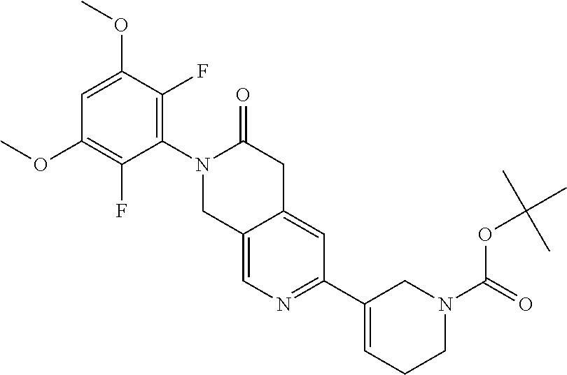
C1=C(OC)C(F)=C(N2CC3=CN=C(C4=CCCN(C(=O)OC(C)(C)C)C4)C=C3CC2=O)C(F)=C1OC
